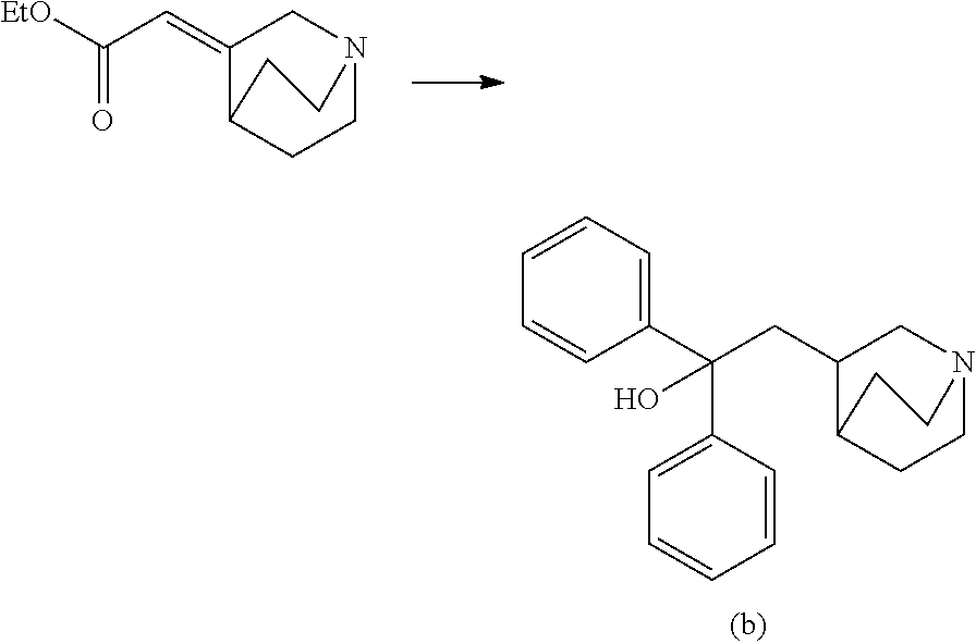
C1CC2C(=CC([EtO])=O)CN1CC2.C1CC2C(CC(C3=CC=CC=C3)(O)C3=CC=CC=C3)CN1CC2
